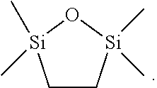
O1[Si](C)(C)CC[Si]1(C)C
